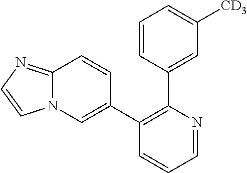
C1=NC(C2=CC([CD3])=CC=C2)=C(C2=CN3C(=NC=C3)C=C2)C=C1
